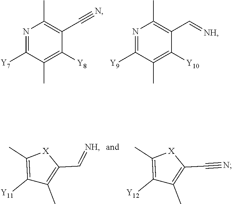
N1=C([Y7])C(C)=C([Y8])C(C#N)=C1C.N1=C([Y9])C(C)=C([Y10])C(C=[NH])=C1C.C1([Y11])=C(C)[X]C(C=[NH])=C1C.C1([Y12])=C(C)[X]C(C#N)=C1C
